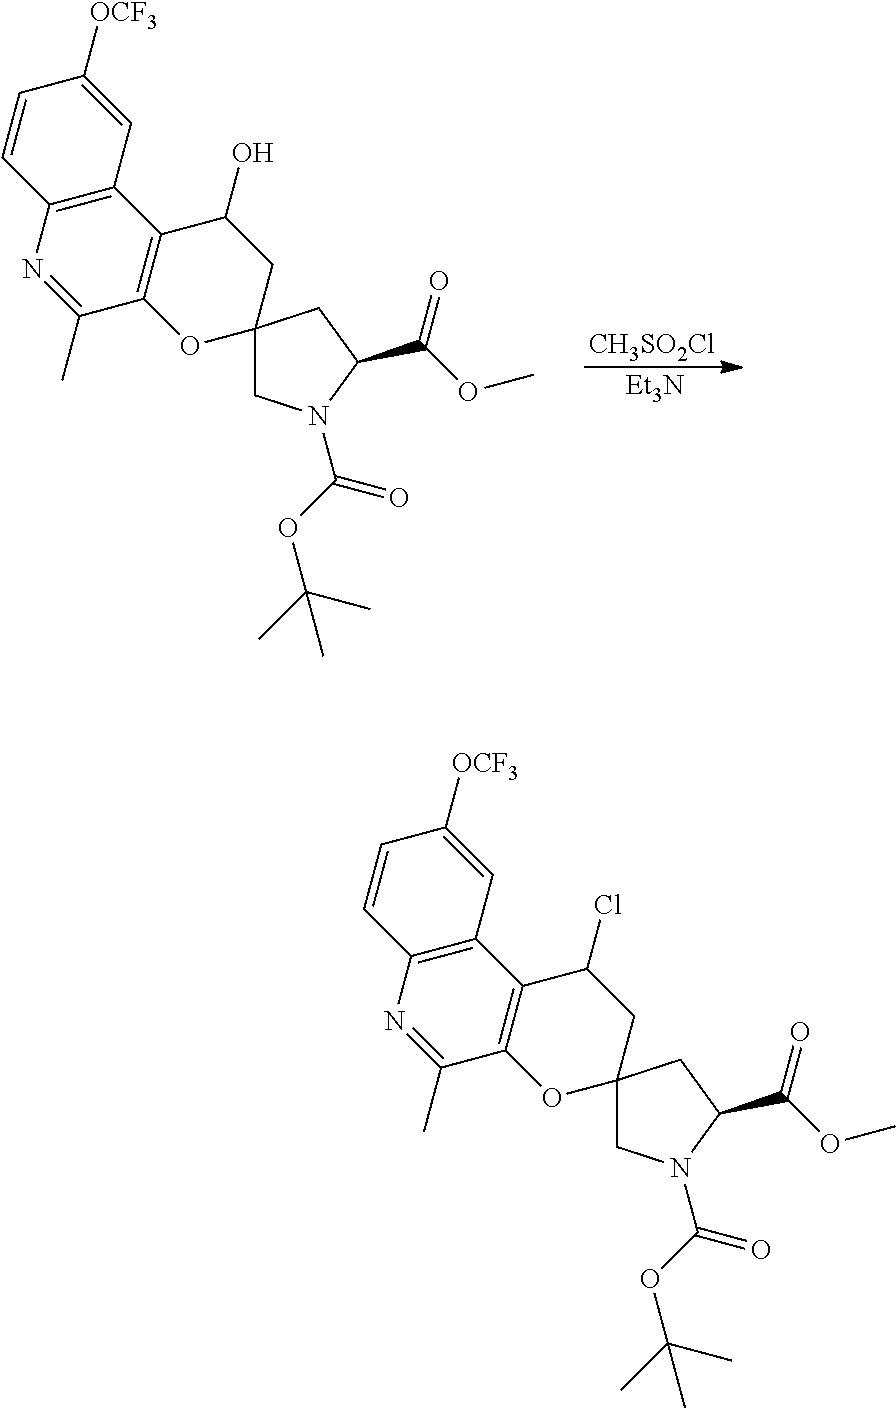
C12=C(N=C(C)C3=C1C(O)CC1(O3)CN(C(OC(C)(C)C)=O)C(C(OC)=O)C1)C=CC([OCF3])=C2.[CH3SO2Cl].[Et3N].C12=C(N=C(C)C3=C1C(Cl)CC1(O3)CN(C(OC(C)(C)C)=O)C(C(OC)=O)C1)C=CC([OCF3])=C2
